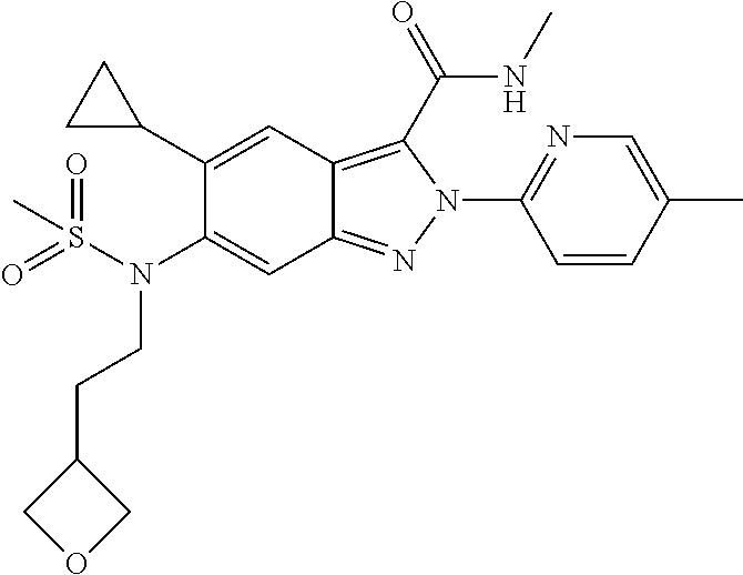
C1(C2CC2)=CC2=C(C(NC)=O)N(C3=NC=C(C)C=C3)N=C2C=C1N(S(C)(=O)=O)CCC1COC1
